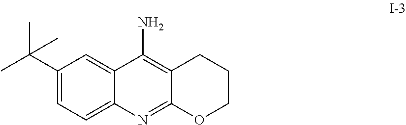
C1(C(C)(C)C)=CC=C2C(=C1)C(N)=C1C(=N2)OCCC1
